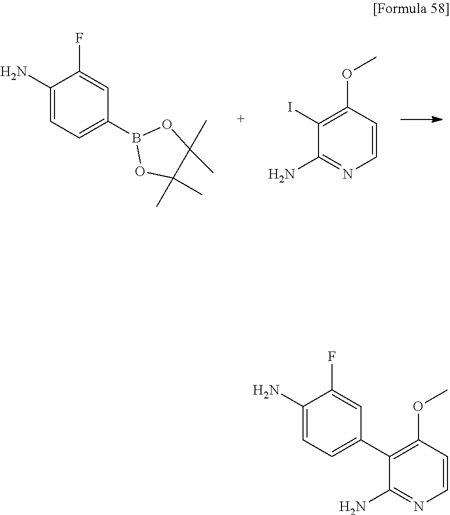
C1(N)=CC=C(B2OC(C)(C)C(C)(C)O2)C=C1F.C1(I)=C(OC)C=CN=C1N.C1(C2=CC=C(N)C(F)=C2)=C(OC)C=CN=C1N
